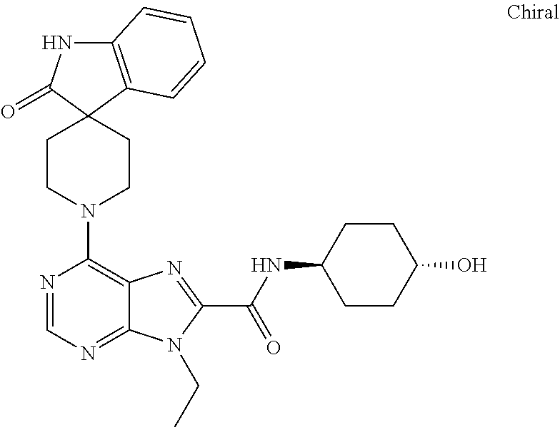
C12=C(C=CC=C1)C1(C(=O)N2)CCN(C2=C3C(=NC=N2)N(CC)C(C(=O)NC2CCC(O)CC2)=N3)CC1
